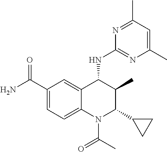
C12=CC(C(N)=O)=CC=C1N(C(C)=O)C(C1CC1)C(C)C2NC1=NC(C)=CC(C)=N1
